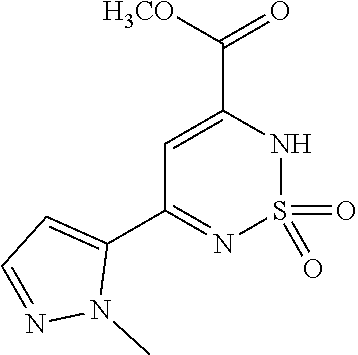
[H3CO]C(C1=CC(C2=CC=NN2C)=NS(=O)(=O)N1)=O
